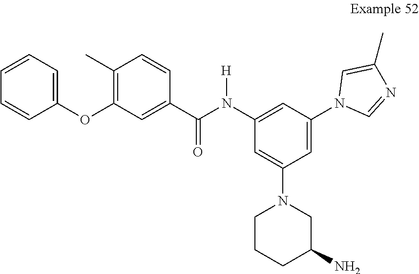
C1=C(N2CCCC(N)C2)C=C(N2C=NC(C)=C2)C=C1N(C(C1=CC(OC2=CC=CC=C2)=C(C)C=C1)=O)[H]
